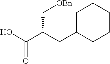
C1C(CC(C[OBn])C(O)=O)CCCC1
